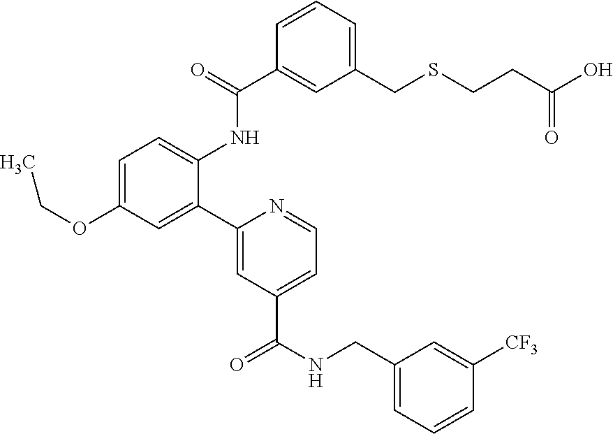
C1=C(OCC)C=C(C2=CC(C(NCC3=CC=CC([CF3])=C3)=O)=CC=N2)C(NC(C2=CC(CSCCC(O)=O)=CC=C2)=O)=C1
